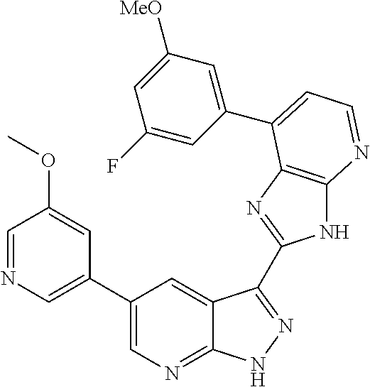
C1(C2=CN=CC(OC)=C2)=CN=C2C(=C1)C(C1=NC3=C(N1)N=CC=C3C1=CC([MeO])=CC(F)=C1)=NN2
